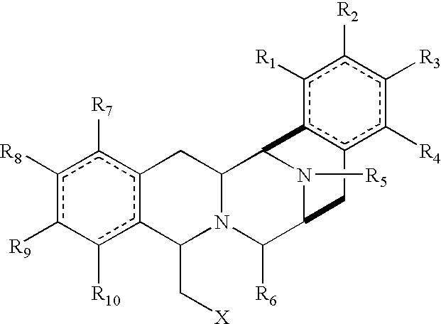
c1([R8])c([R9])-c([R10])c2c(c1[R7])CC1N(C2C[X])C([R6])C2N([R5])C1c1c(c([R4])c([R3])c([R2])c1[R1])C2
